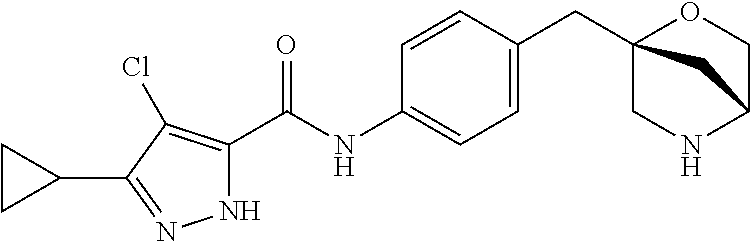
C(NC1=CC=C(CC23OCC(NC2)C3)C=C1)(=O)C1=C(Cl)C(C2CC2)=NN1
